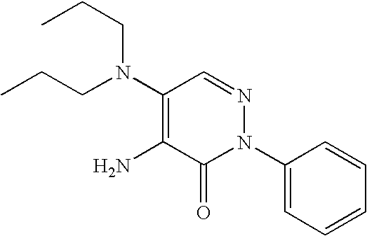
C1(N(CCC)CCC)=C(N)C(=O)N(C2=CC=CC=C2)N=C1
